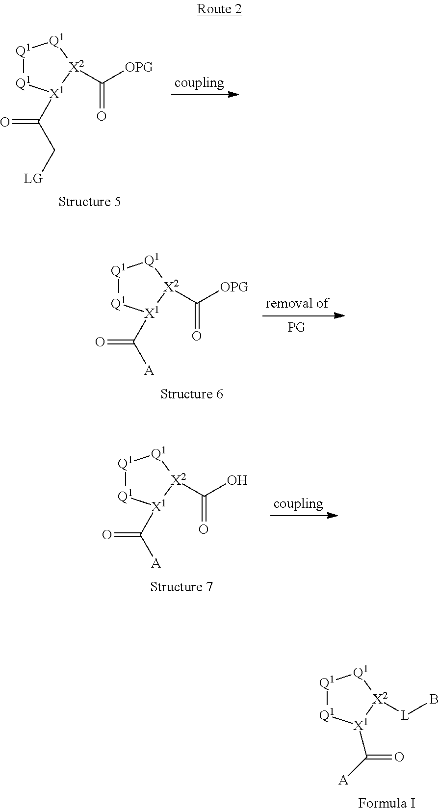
[Q1]1[Q1][X1](C([A])=O)[X2]([L]B)[Q1]1.[Q1]1[Q1][X1](C(C[LG])=O)[X2](C([OPG])=O)[Q1]1.[Q1]1[Q1][X1](C([A])=O)[X2](C([OPG])=O)[Q1]1.[Q1]1[Q1][X1](C([A])=O)[X2](C(O)=O)[Q1]1
